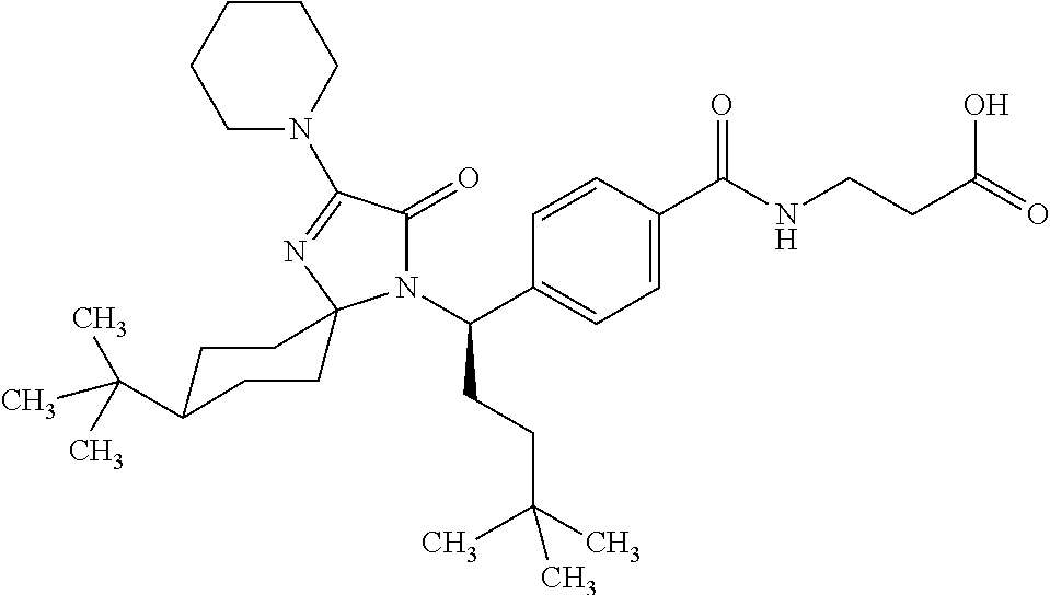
N1(C(C2=CC=C(C(NCCC(=O)O)=O)C=C2)CCC(C)(C)C)C(=O)C(N2CCCCC2)=NC12CCC(C(C)(C)C)CC2
